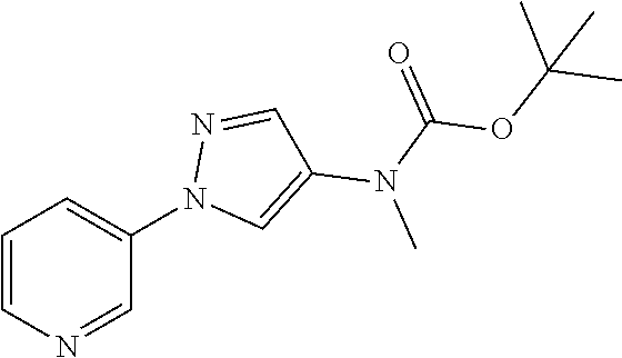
C1=CN=CC(N2C=C(N(C)C(OC(C)(C)C)=O)C=N2)=C1
